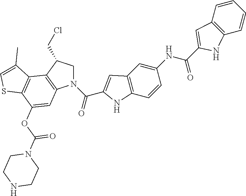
N1(C(C2=CC3=C(N2)C=CC(NC(C2=CC4=C(N2)C=CC=C4)=O)=C3)=O)CC(CCl)C2=C1C=C(OC(N1CCNCC1)=O)C1=C2C(C)=CS1
